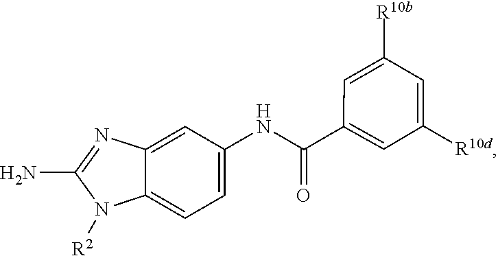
C12=CC=C(NC(=O)C3=CC([R10d])=CC([R10b])=C3)C=C1N=C(N)N2[R2]
